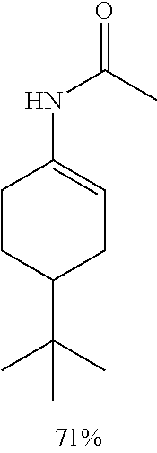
C1CC(NC(C)=O)=CCC1C(C)(C)C
